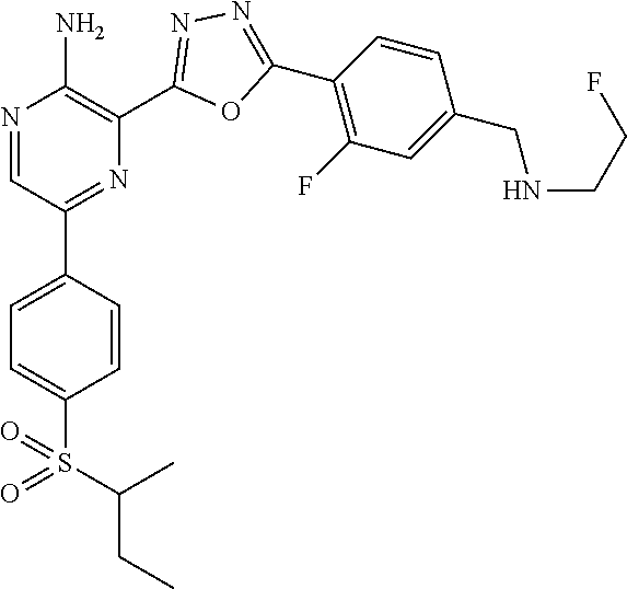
N1=CC(C2=CC=C(S(=O)(C(CC)C)=O)C=C2)=NC(C2=NN=C(C3=C(F)C=C(CNCCF)C=C3)O2)=C1N
